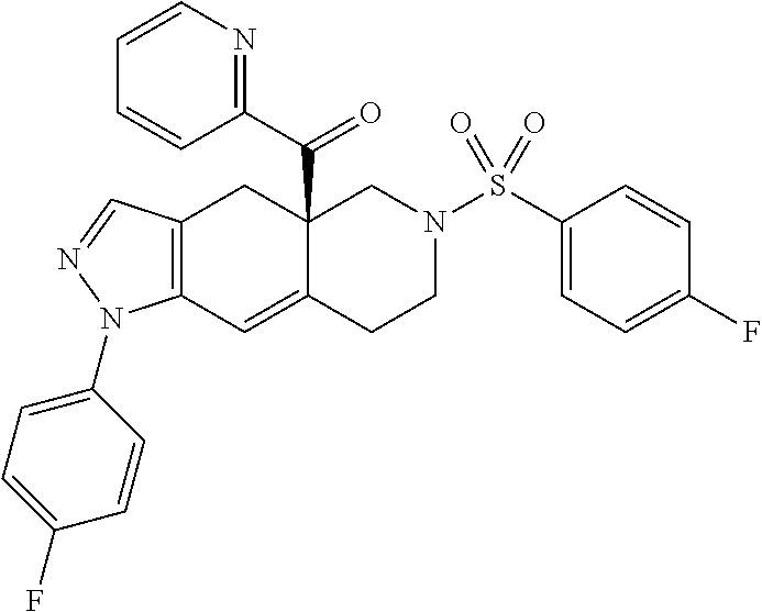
C12=C(C=C3C(C(C4=NC=CC=C4)=O)(C1)CN(S(C1=CC=C(F)C=C1)(=O)=O)CC3)N(C1=CC=C(F)C=C1)N=C2
